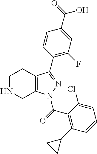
C1NCC2=C(C1)C(C1=C(F)C=C(C(O)=O)C=C1)=NN2C(=O)C1=C(C2CC2)C=CC=C1Cl
